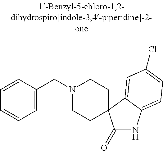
N1(CC2=CC=CC=C2)CCC2(CC1)C(=O)NC1=CC=C(Cl)C=C12
